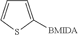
C1=CSC([BMIDA])=C1
